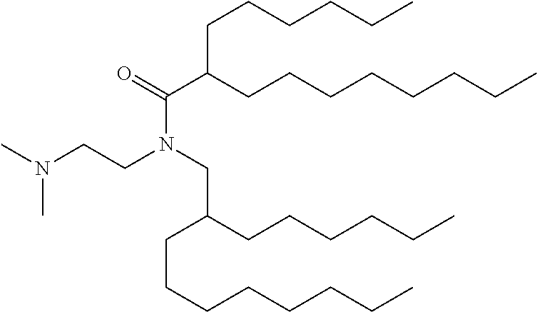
C(C(CCCCCCCC)CCCCCC)(N(CCN(C)C)CC(CCCCCC)CCCCCCCC)=O
